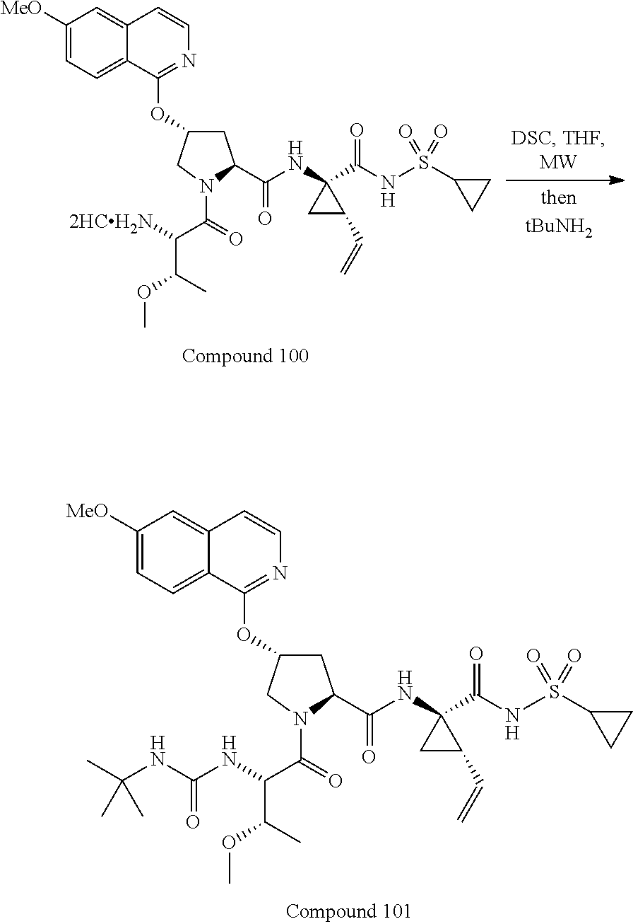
C1([MeO])=CC=C2C(=C1)C=CN=C2OC1CC(C(NC2(C(NS(C3CC3)(=O)=O)=O)CC2C=C)=O)N(C(C(NC(NC(C)(C)C)=O)C(OC)C)=O)C1.C1([MeO])=CC=C2C(=C1)C=CN=C2OC1CC(C(NC2(C(NS(C3CC3)(=O)=O)=O)CC2C=C)=O)N(C(C([2HCH2N])C(OC)C)=O)C1
